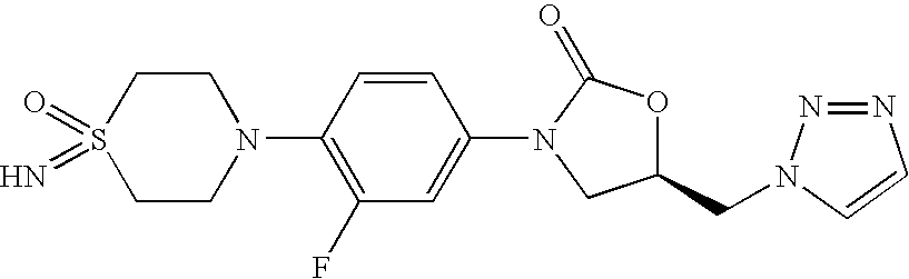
C1CN(C2=C(F)C=C(N3CC(CN4N=NC=C4)OC3=O)C=C2)CCS1(=O)=N
